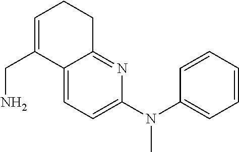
C12=CC=C(N(C)C3=CC=CC=C3)N=C1CCC=C2CN
